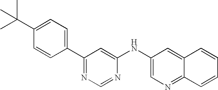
CC(C1=CC=C(C2=NC=NC(NC3=CN=C4C(=C3)C=CC=C4)=C2)C=C1)(C)C
